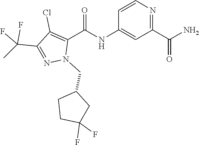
C1=CN=C(C(N)=O)C=C1NC(C1=C(Cl)C(C(C)(F)F)=NN1CC1CCC(F)(F)C1)=O
